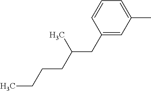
C1(C)=CC=CC(CC(CCCC)C)=C1
